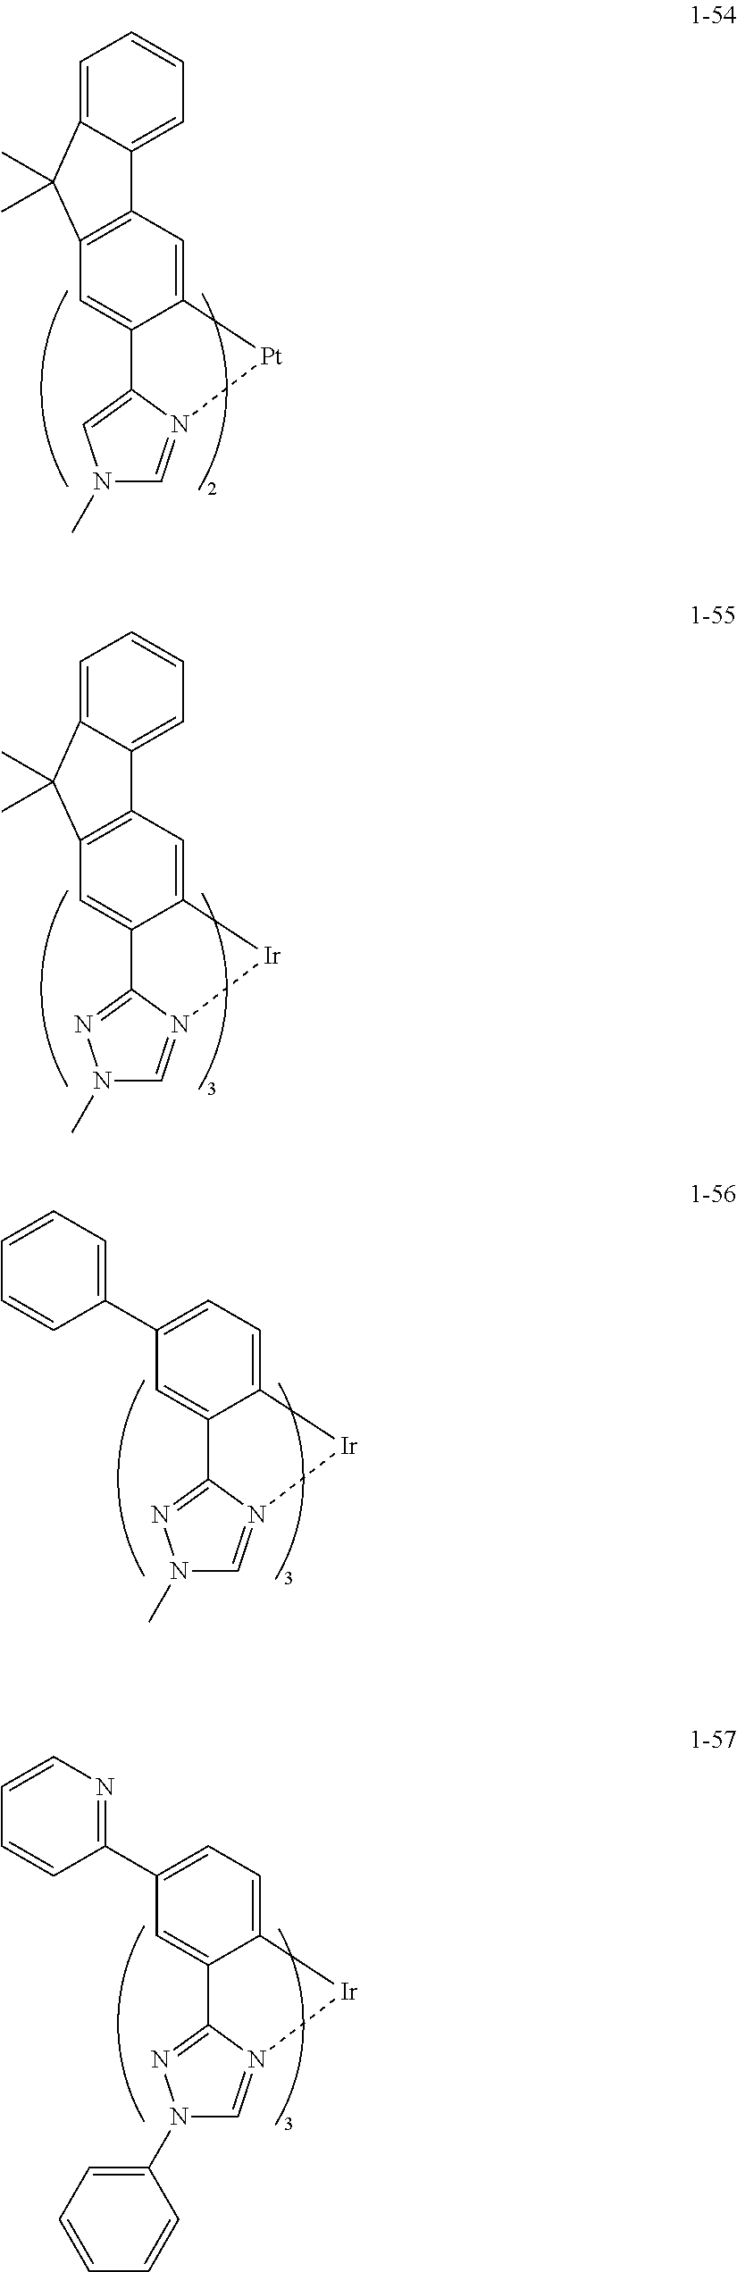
C12=CC3=C(C=C1C1=CN(C)C=N1[Pt]2)C(C)(C)C1=CC=CC=C31.C12=CC3=C(C=C1C1=NN(C)C=N1[Ir]2)C(C)(C)C1=CC=CC=C31.C12=CC=C(C3=CC=CC=C3)C=C1C1=NN(C)C=N1[Ir]2.C12=CC=C(C3=NC=CC=C3)C=C1C1=NN(C3=CC=CC=C3)C=N1[Ir]2
